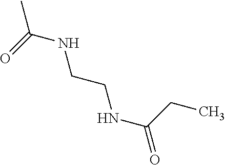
CC(NCCNC(=O)CC)=O
